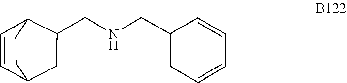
C1(CNCC2C3C=CC(C2)CC3)=CC=CC=C1
